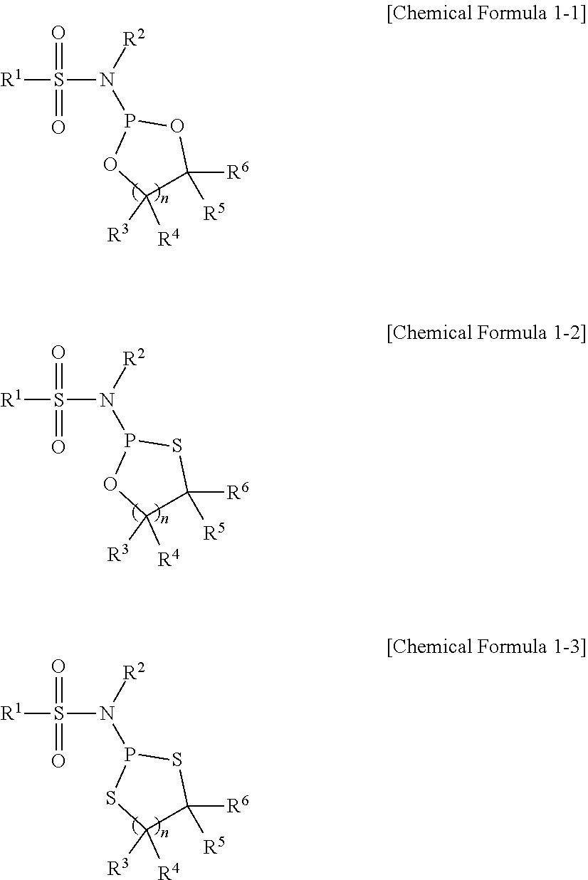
[R1]S(N([R2])P1OC([R3])([R4])C([R5])([R6])O1)(=O)=O.[R1]S(N([R2])P1OC([R3])([R4])C([R5])([R6])S1)(=O)=O.[R1]S(N([R2])P1SC([R3])([R4])C([R5])([R6])S1)(=O)=O
